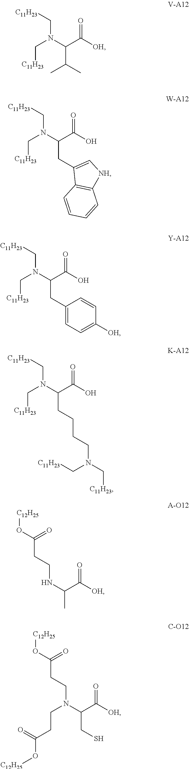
C(N(C(C([OH])=O)C(C)C)C[C11H23])[C11H23].C(N(C(C(O)=O)CC1=C[NH]C2=C1C=CC=C2)C[C11H23])[C11H23].C(N(C(C(O)=O)CC1=CC=C([OH])C=C1)C[C11H23])[C11H23].C(N(C(C(O)=O)CCCCN(C[C11H23])C[C11H23])C[C11H23])[C11H23].[C12H25]OC(CCNC(C)C([OH])=O)=O.[C12H25]OC(CCN(C(CS)C([OH])=O)CCC(O[C12H25])=O)=O
